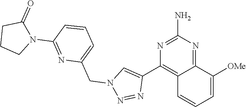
C12=NC(N)=NC(C3=CN(CC4=CC=CC(N5C(=O)CCC5)=N4)N=N3)=C1C=CC=C2[OMe]
